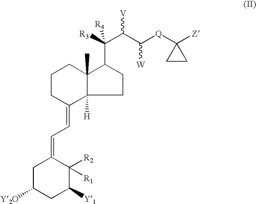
C12([H])C(C)(C(C([R3])(C(C([Q]C3([Z])CC3)[W])[V])[R4])CC1)CCCC2=CC=C1CC([Y2O])CC([Y1])C1([R2])[R1]
